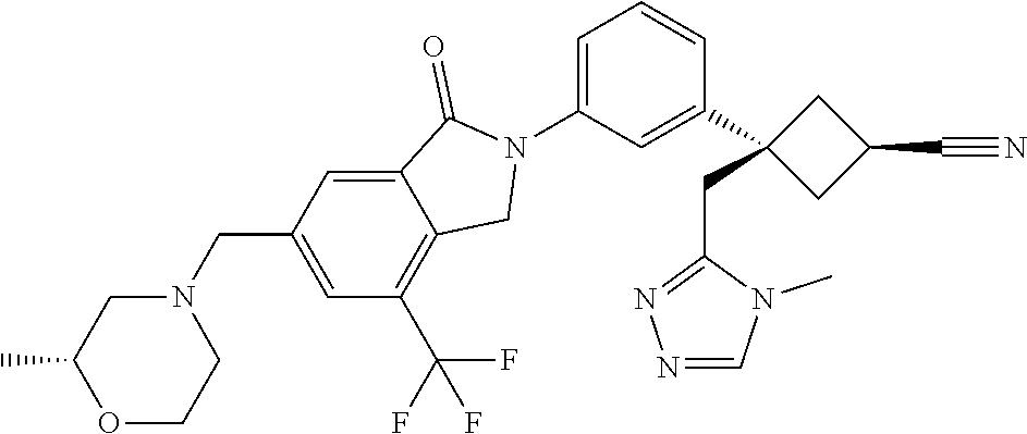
N1(C2=CC=CC(C3(CC4=NN=CN4C)CC(C#N)C3)=C2)C(=O)C2=CC(CN3CC(C)OCC3)=CC(C(F)(F)F)=C2C1
